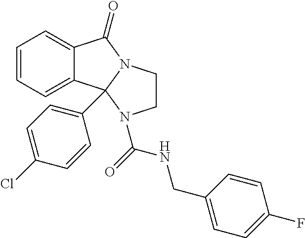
C1=CC=C2C(=C1)C1(C3=CC=C(Cl)C=C3)N(C2=O)CCN1C(=O)NCC1=CC=C(F)C=C1
